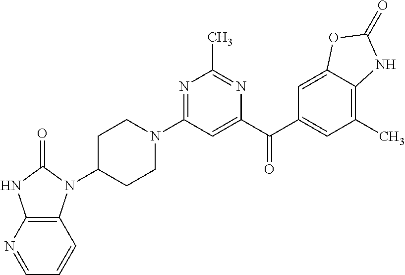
C1C(N2C3=C(NC2=O)N=CC=C3)CCN(C2=NC(C)=NC(C(C3=CC(C)=C4C(=C3)OC(=O)N4)=O)=C2)C1
